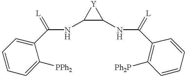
[Y]1C(NC(C2=CC=CC=C2[PPh2])=[L])C1NC(C1=C([Ph2P])C=CC=C1)=[L]
